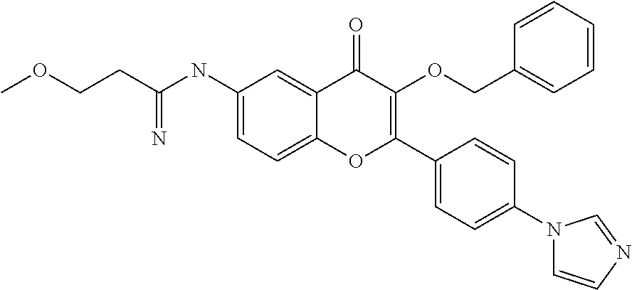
C1(NC(CCOC)=N)=CC=C2C(=C1)C(=O)C(OCC1=CC=CC=C1)=C(C1=CC=C(N3C=CN=C3)C=C1)O2
